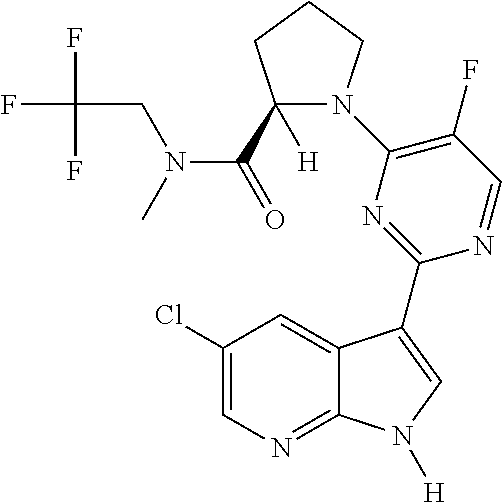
C1(Cl)=CN=C2C(=C1)C(C1=NC(N3C(C(=O)N(C)CC(F)(F)F)([H])CCC3)=C(F)C=N1)=CN2[H]
